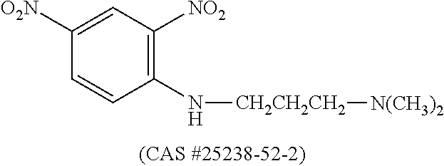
C1([O2N])=CC([NO2])=C(N[CH2CH2CH2][N(CH3)2])C=C1
